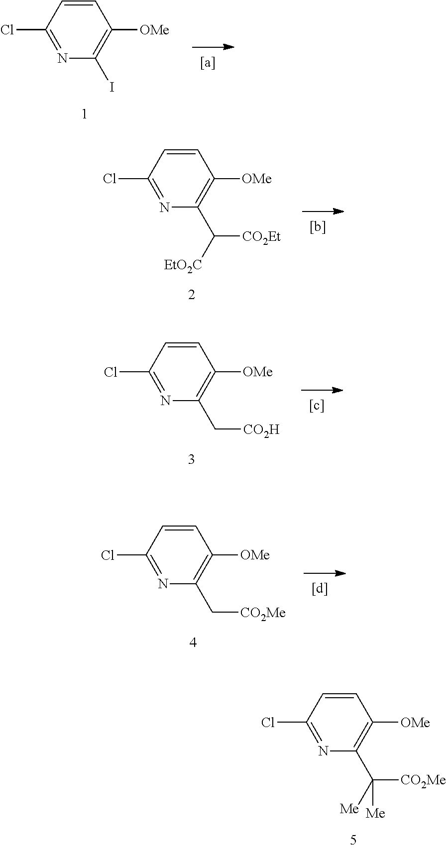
C1=CC(Cl)=NC(I)=C1[OMe].C1=CC(Cl)=NC(C([CO2Et])[EtO2C])=C1[OMe].C1=CC(Cl)=NC(C[CO2H])=C1[OMe].C1=CC(Cl)=NC(C[CO2Me])=C1[OMe].C1=CC(Cl)=NC(C([CO2Me])([Me])[Me])=C1[OMe]
